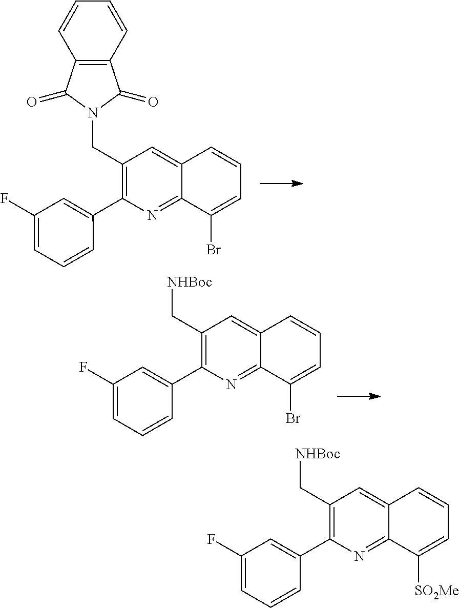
C1(C[NHBoc])=C(C2=CC(F)=CC=C2)N=C2C(=C1)C=CC=C2Br.C1(C[NHBoc])=C(C2=CC(F)=CC=C2)N=C2C(=C1)C=CC=C2[SO2Me].C1(CN2C(=O)C3=C(C2=O)C=CC=C3)=C(C2=CC(F)=CC=C2)N=C2C(=C1)C=CC=C2Br
